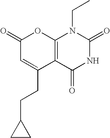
C1(=O)C=C(CCC2CC2)C2=C(O1)N(CC)C(=O)NC2=O
